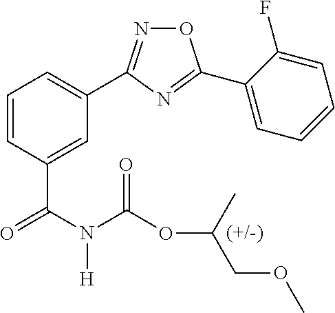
C1=C(C(N(C(=O)OC(COC)C)[H])=O)C=CC=C1C1=NOC(C2=CC=CC=C2F)=N1
